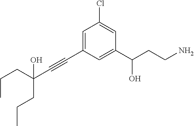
C1(Cl)=CC(C(CCN)O)=CC(C#CC(CCC)(CCC)O)=C1
